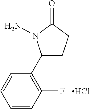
C1=CC(F)=C(C2CCC(=O)N2N)C=C1.Cl
